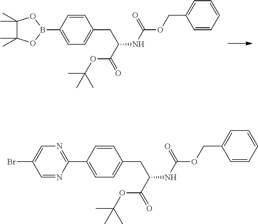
C1=CC(B2OC(C)(C)C(C)(C)O2)=CC=C1CC(NC(OCC1=CC=CC=C1)=O)C(=O)OC(C)(C)C.C1=CC(C2=NC=C(Br)C=N2)=CC=C1CC(NC(OCC1=CC=CC=C1)=O)C(=O)OC(C)(C)C
